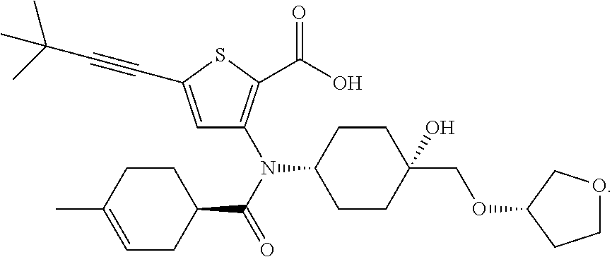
C1(C)=CCC(C(N(C2=C(C(=O)O)SC(C#CC(C)(C)C)=C2)C2CCC(COC3CCOC3)(O)CC2)=O)CC1
